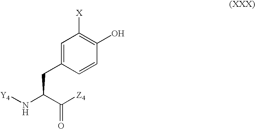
C1=C(CC(C([Z4])=O)N[Y4])C=CC(O)=C1[X]
